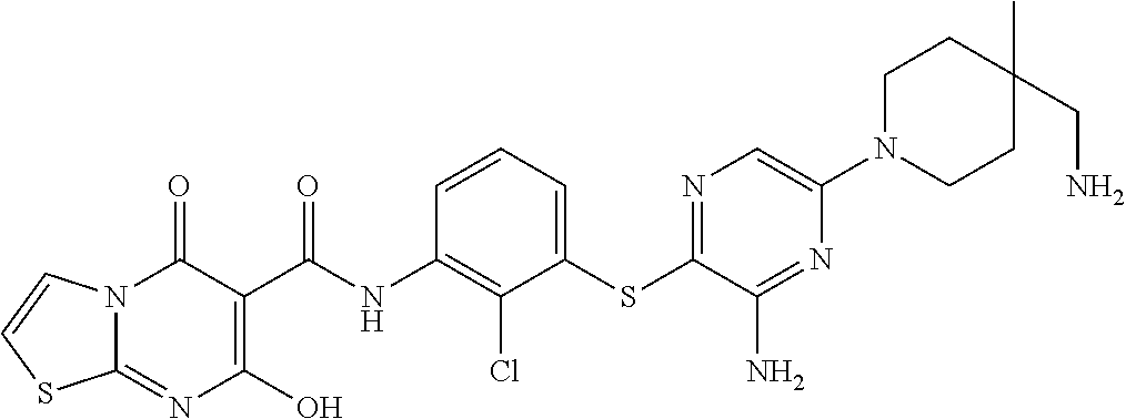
C12=NC(O)=C(C(NC3=C(Cl)C(SC4=NC=C(N5CCC(C)(CN)CC5)N=C4N)=CC=C3)=O)C(=O)N1C=CS2
